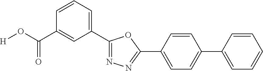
[H]OC(C1=CC(C2=NN=C(C3=CC=C(C4=CC=CC=C4)C=C3)O2)=CC=C1)=O
